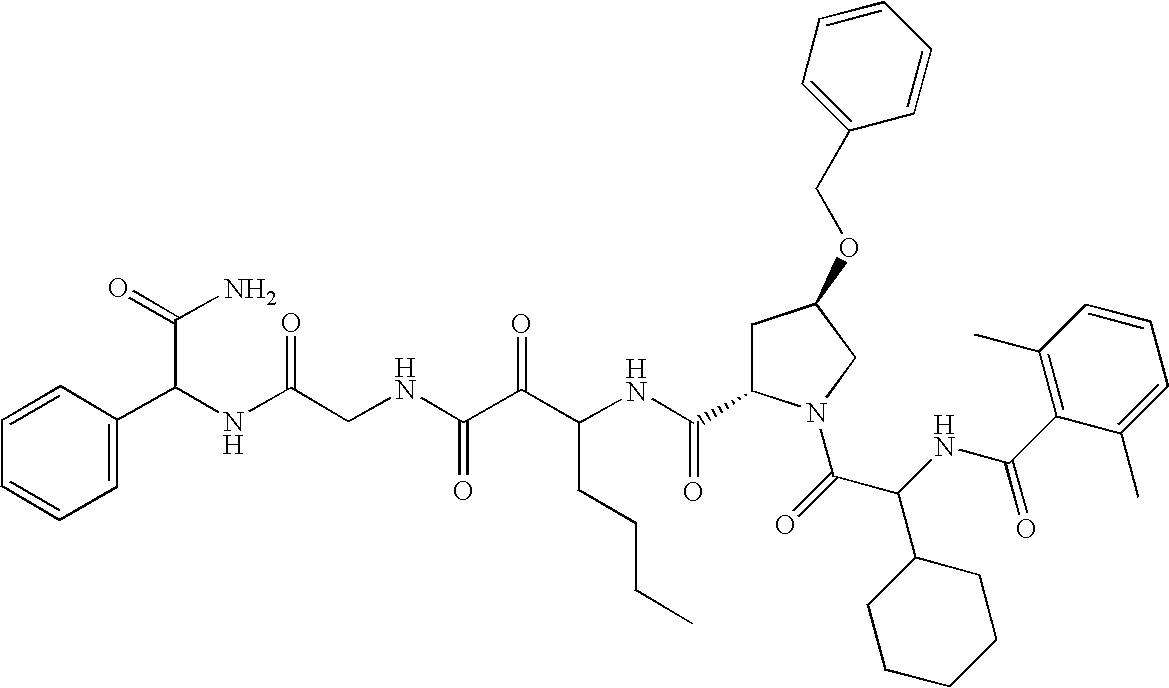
C(NC(C(=O)N1CC(OCC2=CC=CC=C2)CC1C(NC(C(C(NCC(NC(C(N)=O)C1=CC=CC=C1)=O)=O)=O)CCCC)=O)C1CCCCC1)(=O)C1=C(C)C=CC=C1C
